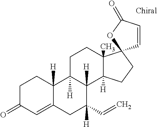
C1C(=O)C=C2C([H])(C1)C1([H])C([H])(C(C=C)([H])C2)C2([H])C(C)(CC1)C1(CC2)C=CC(=O)O1
